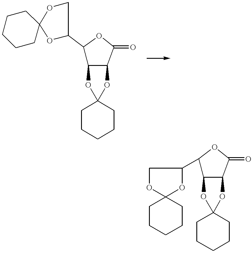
C1(C2C3C(C(=O)O2)OC2(O3)CCCCC2)COC2(O1)CCCCC2.C1(C2COC3(O2)CCCCC3)C2C(C(=O)O1)OC1(O2)CCCCC1
